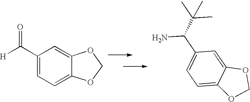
C1(C([H])=O)=CC=C2C(=C1)OCO2.C1(C(C(C)(C)C)N)=CC=C2C(=C1)OCO2
